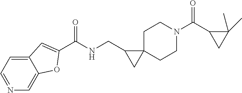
O=C(C1CC1(C)C)N1CCC2(CC1)C(CNC(=O)C1=CC3=CC=NC=C3O1)C2
